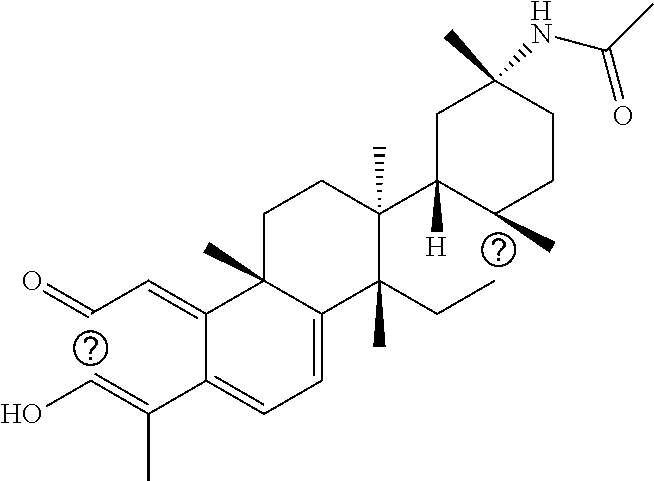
C(C=C1C(C(=CO)C)=CC=C2C1(C)CCC(C1([H])C(C)CCC(C)(NC(C)=O)C1)(C)C2(CC)C)=O
